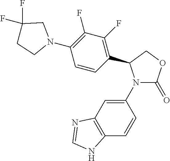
C1(N2C(=O)OCC2C2=C(F)C(F)=C(N3CC(F)(F)CC3)C=C2)=CC2=C(C=C1)NC=N2
